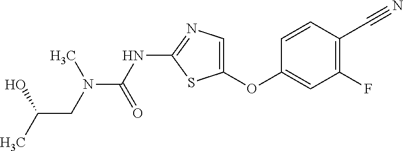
O(C1=CN=C(NC(=O)N(C)CC(O)C)S1)C1=CC(F)=C(C#N)C=C1
